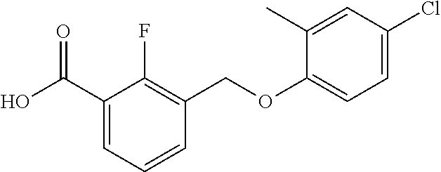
OC(C1=CC=CC(COC2=CC=C(Cl)C=C2C)=C1F)=O
